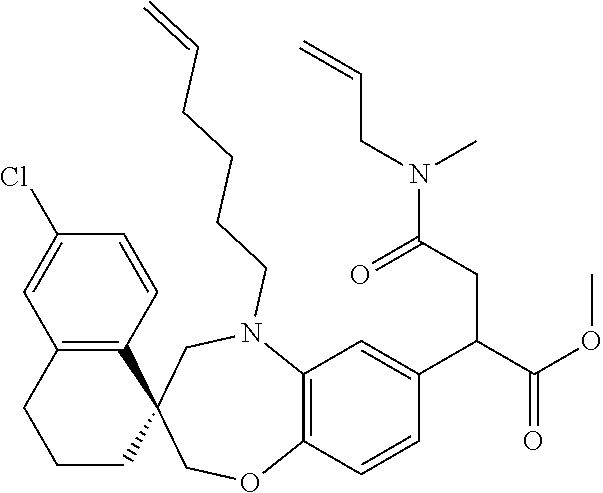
C12=C(C=CC(Cl)=C1)C1(CCC2)COC2=C(N(CCCCC=C)C1)C=C(C(C(OC)=O)CC(N(CC=C)C)=O)C=C2
